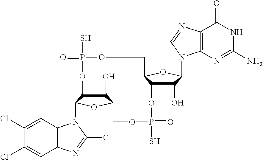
C1(O)C2C(N3C4=C(C=C(Cl)C(Cl)=C4)N=C3Cl)OC1COP(S)(=O)OC1C(O)C(N3C4=C(C(=O)NC(N)=N4)N=C3)OC1COP(S)(=O)O2
